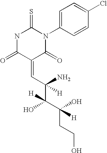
O=C1C(=CC(C(C(CCO)(O)[H])(O)[H])(N)[H])C(=O)N(C2=CC=C(Cl)C=C2)C(=S)N1
